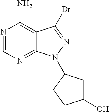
C12=C(N)N=CN=C1N(C1CC(O)CC1)N=C2Br
